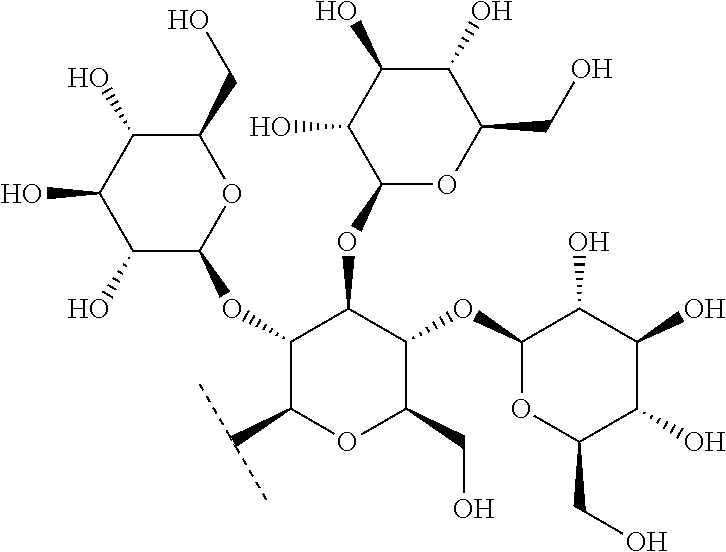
C1(O)C(OC2C(C(C)C)OC(CO)C(OC3OC(CO)C(O)C(O)C3O)C2OC2C(O)C(O)C(O)C(CO)O2)OC(CO)C(O)C1O
